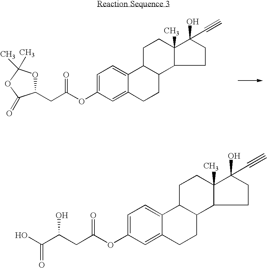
C1(CC(OC2=CC=C3C(=C2)CCC2C3CCC3(C)C(O)(C#C)CCC23)=O)OC(C)(C)OC1=O.OC(=O)C(O)CC(=O)OC1=CC=C2C(=C1)CCC1C2CCC2(C)C(O)(C#C)CCC12
